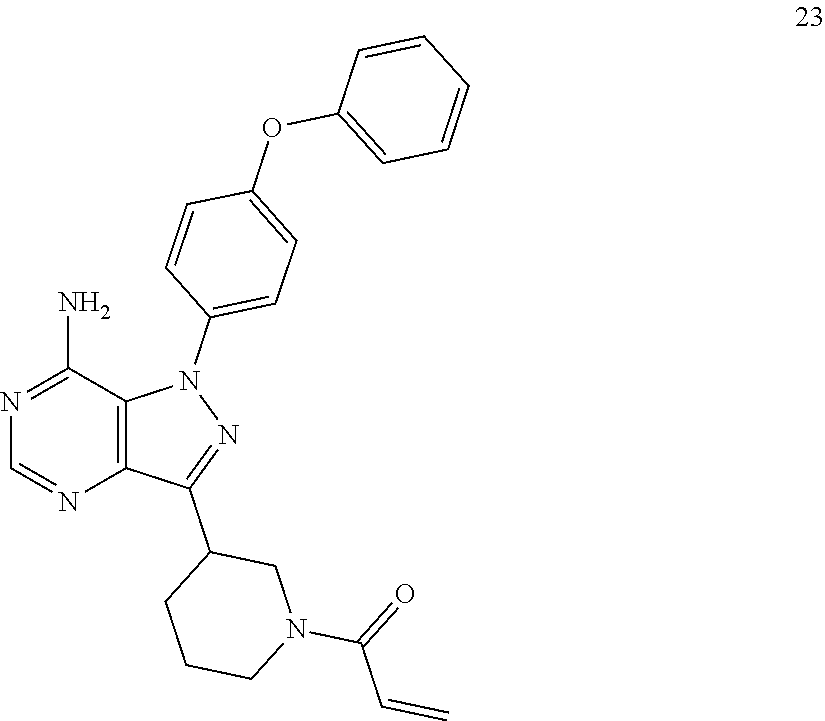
C(=C)C(N1CC(C2=NN(C3=CC=C(OC4=CC=CC=C4)C=C3)C3=C2N=CN=C3N)CCC1)=O
